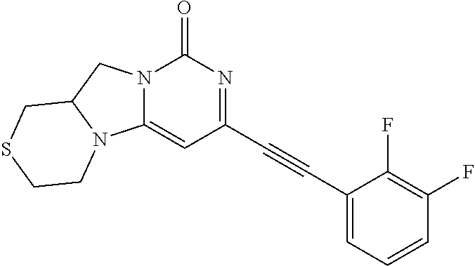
N12C(=CC(C#CC3=CC=CC(F)=C3F)=NC1=O)N1C(C2)CSCC1
